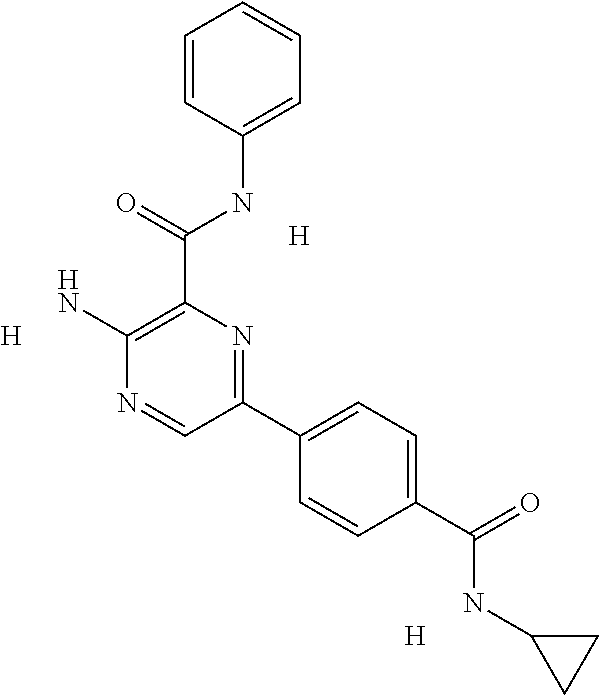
[H].C1(C(NC2=CC=CC=C2)=O)=C(N)N=CC(C2=CC=C(C(=O)NC3CC3)C=C2)=N1.[H].[H]
